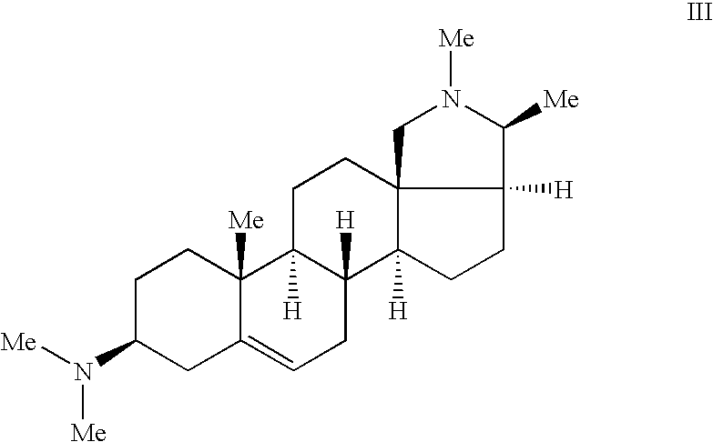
C1C(N([Me])[Me])CC2=CCC3([H])C([H])(C2([Me])C1)CCC12C3([H])CCC1([H])C([Me])N([Me])C2
